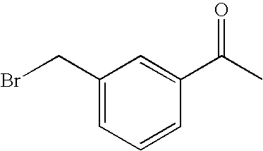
C1(CBr)=CC=CC(C(C)=O)=C1
